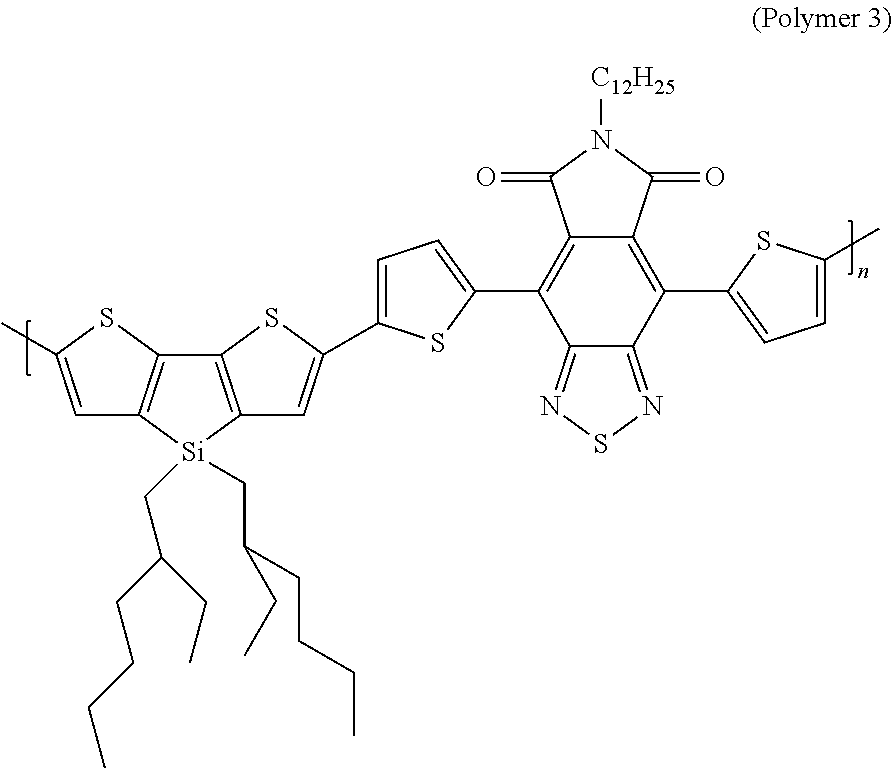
C1=C(C)SC2=C1[Si](CC(CCCC)CC)(CC(CCCC)CC)C1=C2SC(C2=CC=C(C3=C4C(=C(C5=CC=C(C)S5)C5=NSN=C35)C(=O)N([C12H25])C4=O)S2)=C1
